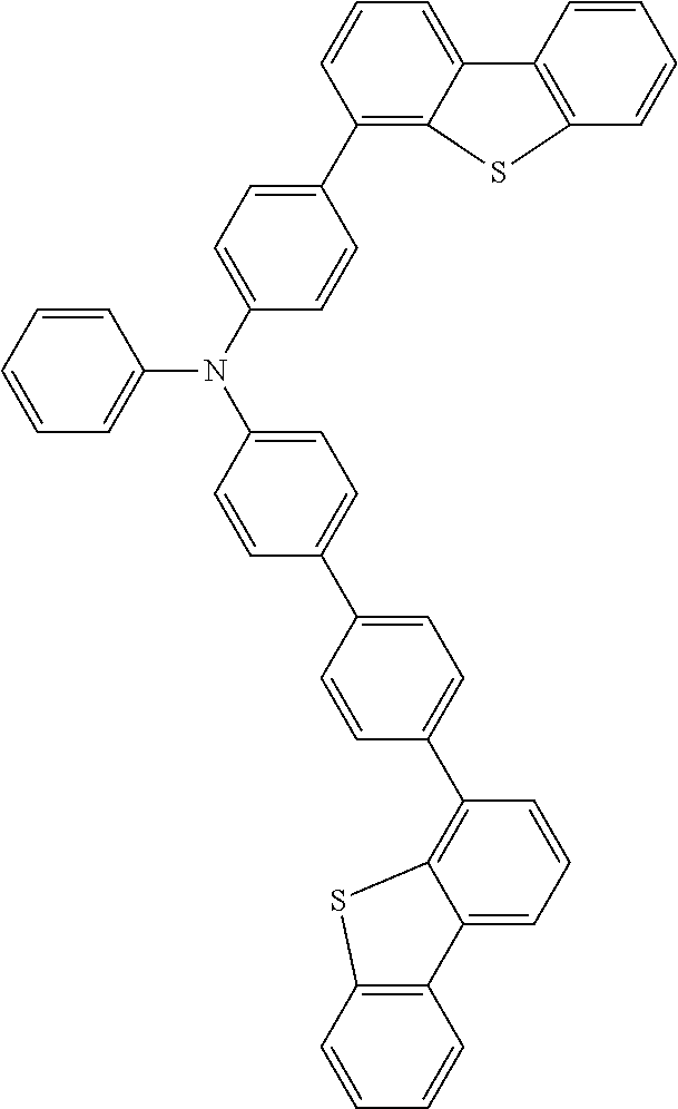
C1=CC=C(N(C2=CC=C(C3=C4C(=CC=C3)C3=C(C=CC=C3)S4)C=C2)C2=CC=C(C3=CC=C(C4=C5C(=CC=C4)C4=C(C=CC=C4)S5)C=C3)C=C2)C=C1
